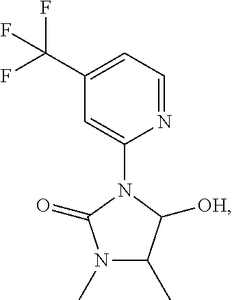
N1=CC=C(C(F)(F)F)C=C1N1C(=O)N(C)C(C)C1[OH]
